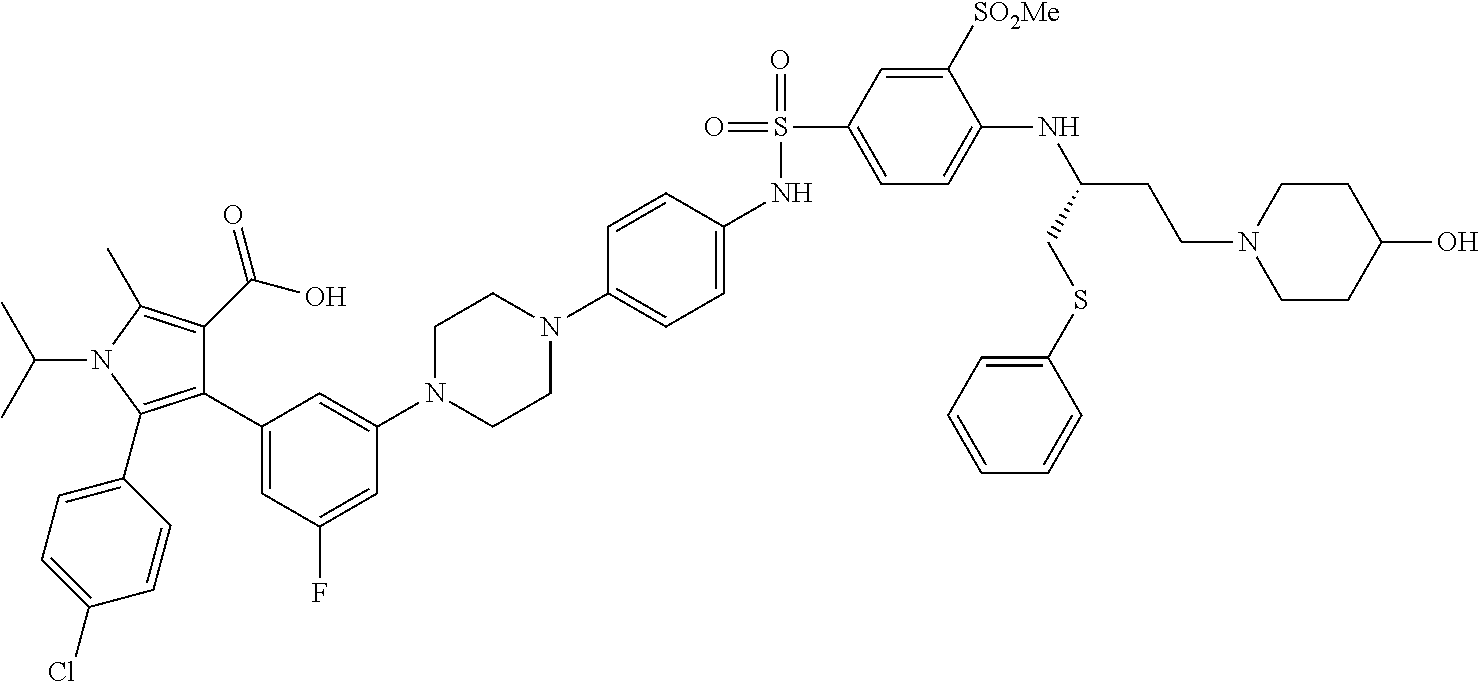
C1(C2=CC(F)=CC(N3CCN(C4=CC=C(NS(=O)(C5=CC=C(NC(CCN6CCC(O)CC6)CSC6=CC=CC=C6)C([SO2Me])=C5)=O)C=C4)CC3)=C2)=C(C2=CC=C(Cl)C=C2)N(C(C)C)C(C)=C1C(O)=O
